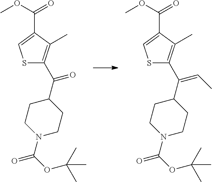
S1C(C(=O)C2CCN(C(=O)OC(C)(C)C)CC2)=C(C)C(C(=O)OC)=C1.S1C(C(=CC)C2CCN(C(=O)OC(C)(C)C)CC2)=C(C)C(C(=O)OC)=C1
